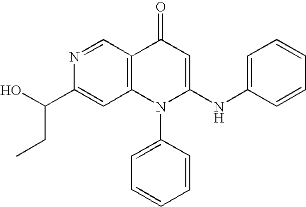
C(C1=CC2=C(C=N1)C(=O)C=C(NC1=CC=CC=C1)N2C1=CC=CC=C1)(O)CC
